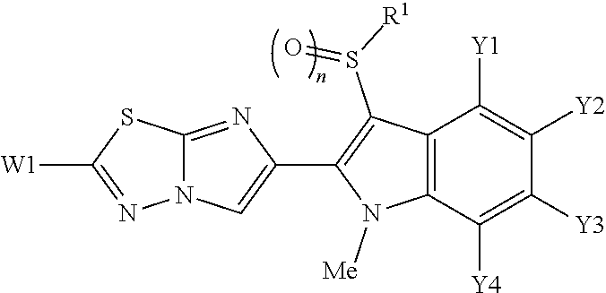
N12C(=NC(C3=C(S([R1])=O)C4=C(N3[Me])C([Y4])=C([Y3])C([Y2])=C4[Y1])=C1)SC([W1])=N2
